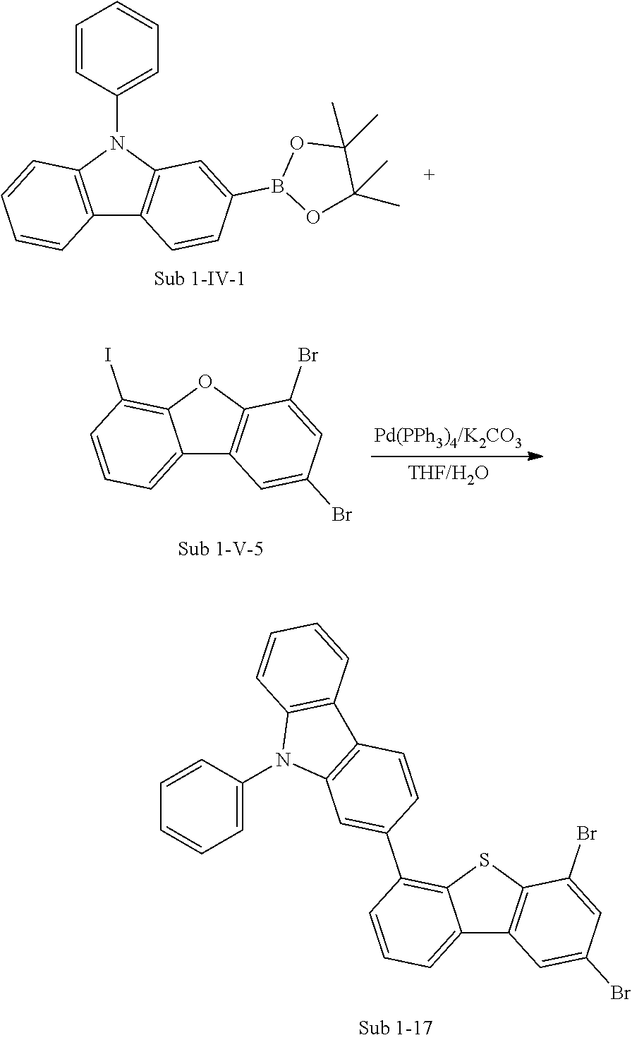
C12=C(N(C3=CC=CC=C3)C3=C1C=CC(B1OC(C)(C)C(C)(C)O1)=C3)C=CC=C2.C12=CC=CC(C3=CC4=C(C=C3)C3=C(N4C4=CC=CC=C4)C=CC=C3)=C1SC1=C2C=C(Br)C=C1Br.C12=CC=CC(I)=C1OC1=C2C=C(Br)C=C1Br
